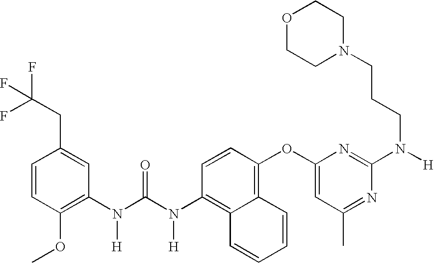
C1=CC(OC)=C(N(C(N(C2=C3C(=C(OC4=CC(C)=NC(N(CCCN5CCOCC5)[H])=N4)C=C2)C=CC=C3)[H])=O)[H])C=C1CC(F)(F)F
